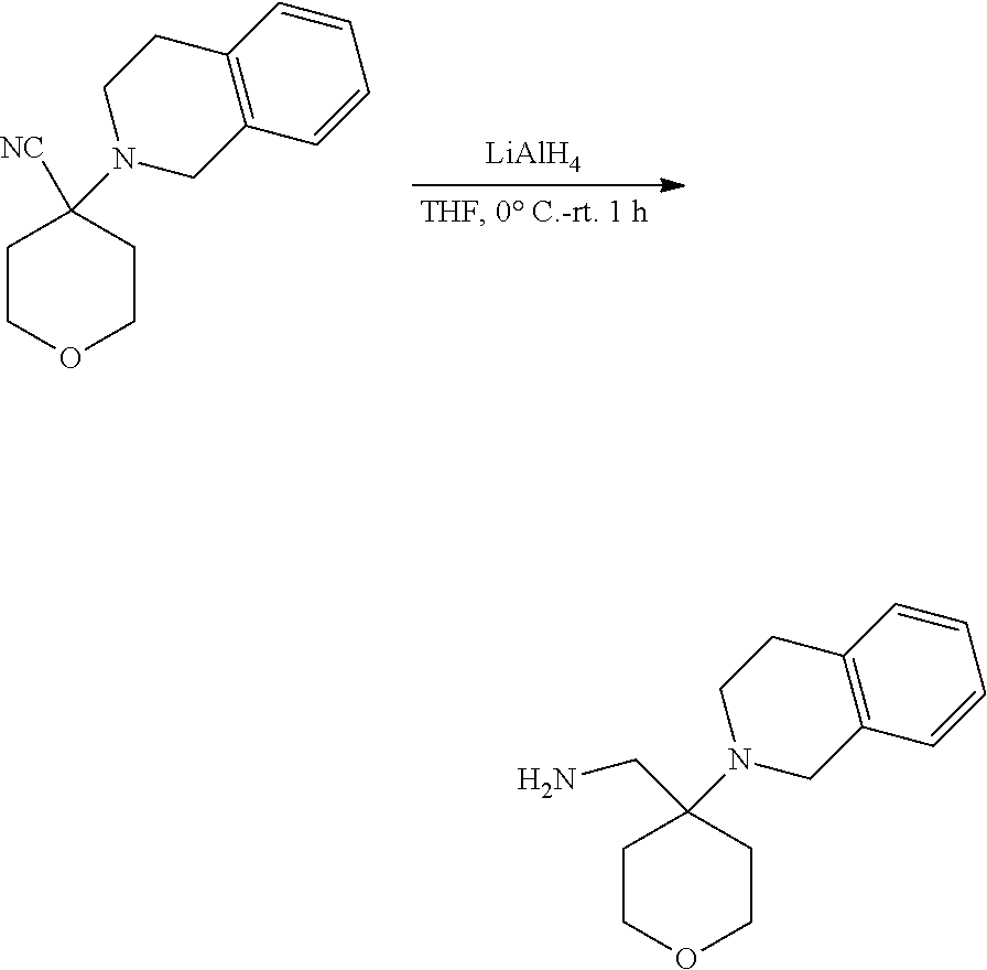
[LiAlH4].C1COCCC1([NC])N1CCC2=C(C=CC=C2)C1.C1COCCC1(CN)N1CCC2=C(C=CC=C2)C1
